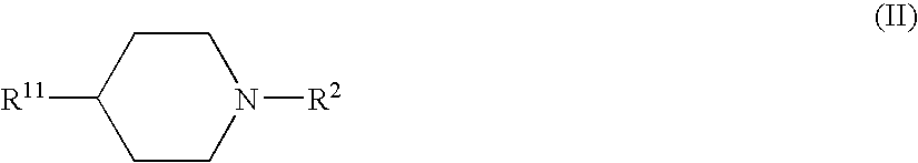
[R11]C1CCN([R2])CC1
